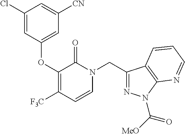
C1(Cl)=CC(OC2=C([F3C])C=CN(CC3=NN(C([MeO])=O)C4=C3C=CC=N4)C2=O)=CC([CN])=C1
